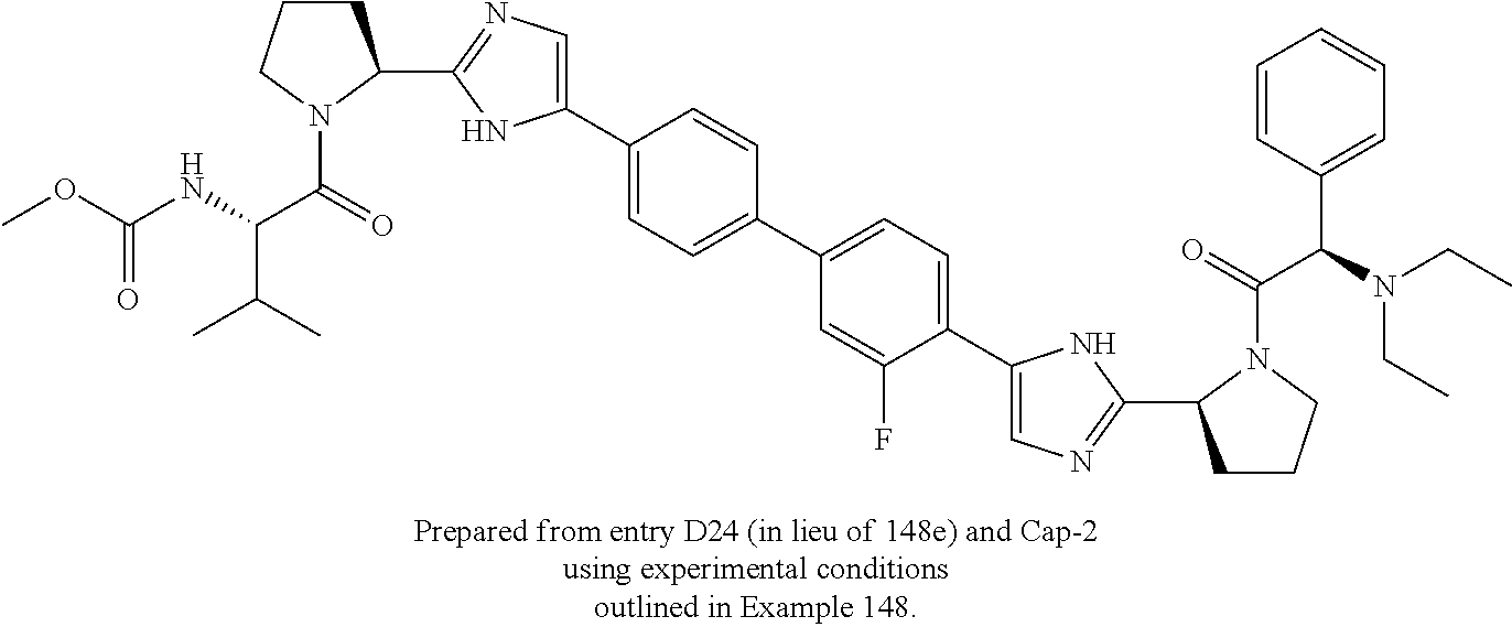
C1(C2CCCN2C(=O)C(NC(OC)=O)C(C)C)=NC=C(C2=CC=C(C3=CC=C(C4=CN=C(C5CCCN5C(=O)C(N(CC)CC)C5=CC=CC=C5)N4)C(F)=C3)C=C2)N1
